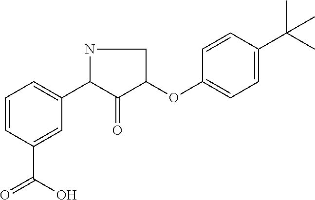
C1=CC(C(=O)O)=CC(C2C(=O)C(OC3=CC=C(C(C)(C)C)C=C3)CN2)=C1
